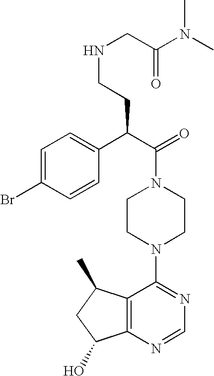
C(N1CCN(C2=NC=NC3=C2C(C)CC3O)CC1)(C(C1=CC=C(Br)C=C1)CCNCC(N(C)C)=O)=O
